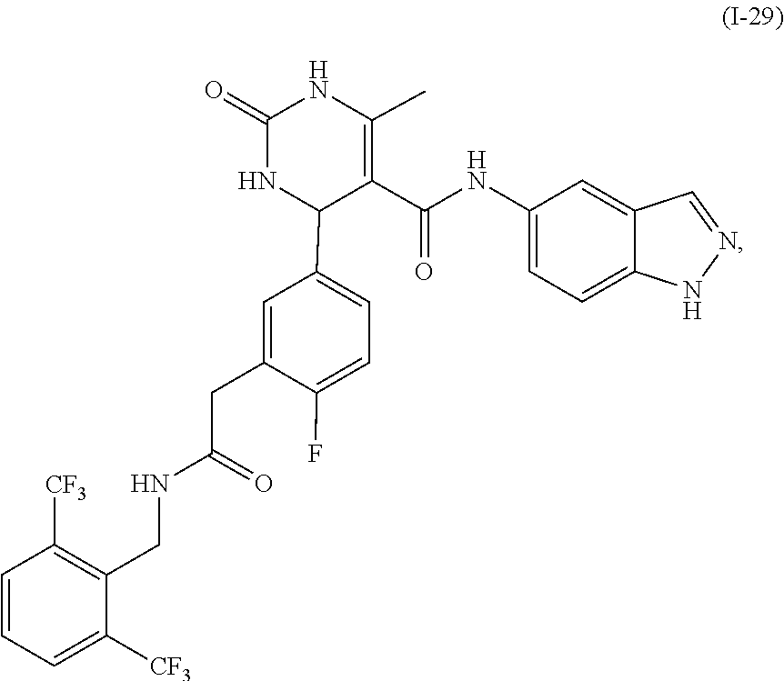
N1=CC2=CC(NC(C3=C(C)NC(=O)NC3C3=CC=C(F)C(CC(NCC4=C([CF3])C=CC=C4[CF3])=O)=C3)=O)=CC=C2N1
